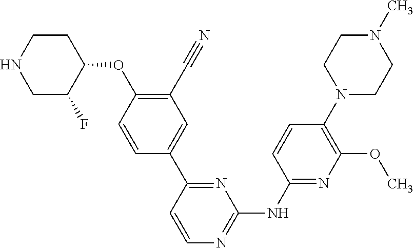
N1=C(C2=CC(C#N)=C(OC3CCNCC3F)C=C2)C=CN=C1NC1=NC(OC)=C(N2CCN(C)CC2)C=C1
